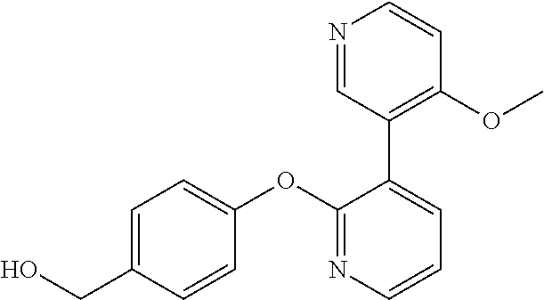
C1=C(CO)C=CC(OC2=NC=CC=C2C2=C(OC)C=CN=C2)=C1
